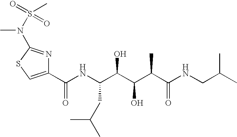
C1(C(NC(C(C(C(C(NCC(C)C)=O)C)O)O)CC(C)C)=O)=CSC(N(S(=O)(=O)C)C)=N1
